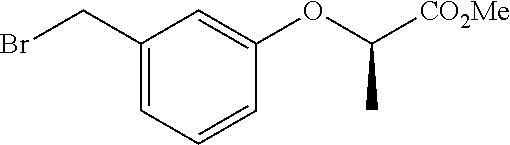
C1(CBr)=CC=CC(OC([CO2Me])C)=C1
